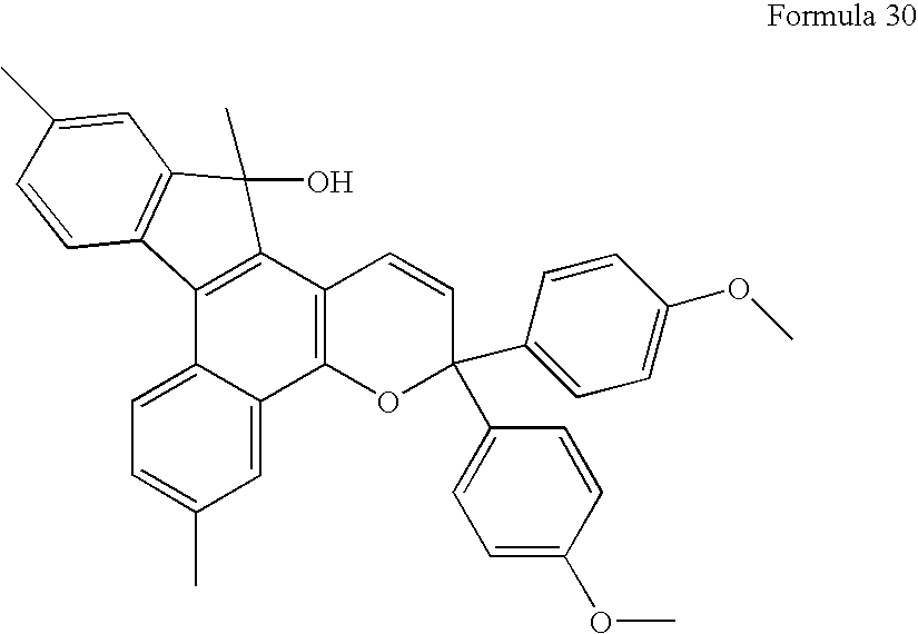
C12=C(C3=C(C4=CC(C)=CC=C14)OC(C1=CC=C(OC)C=C1)(C1=CC=C(OC)C=C1)C=C3)C(O)(C)C1=C2C=CC(C)=C1
